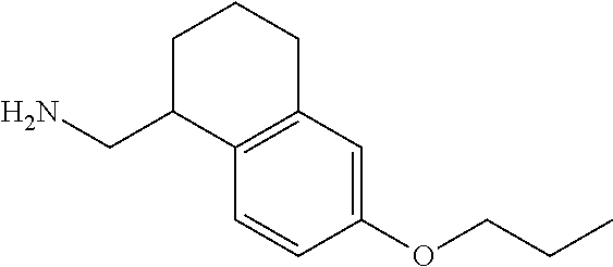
C1=CC(OCCC)=CC2=C1C(CN)CCC2
